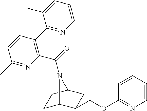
C1C2C(COC3=NC=CC=C3)CC(C1)N2C(=O)C1=C(C2=NC=CC=C2C)C=CC(C)=N1
